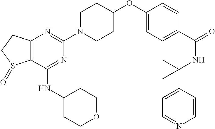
C12=C(C(NC3CCOCC3)=NC(N3CCC(OC4=CC=C(C(=O)NC(C)(C5=CC=NC=C5)C)C=C4)CC3)=N1)S(=O)CC2
